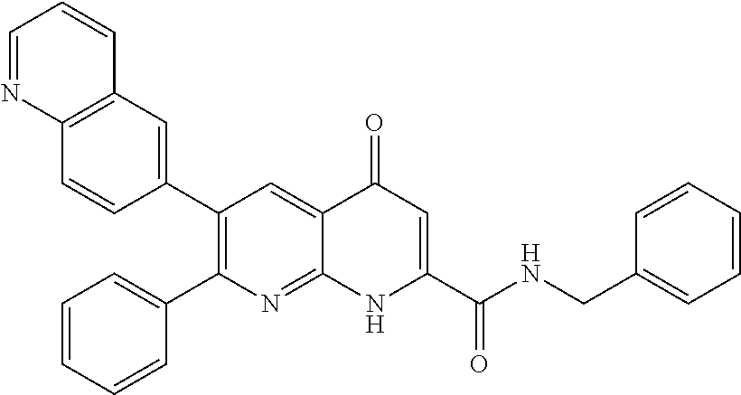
C12=C(C=C(C3=C(C4=CC=CC=C4)N=C4C(=C3)C(=O)C=C(C(NCC3=CC=CC=C3)=O)N4)C=C1)C=CC=N2
